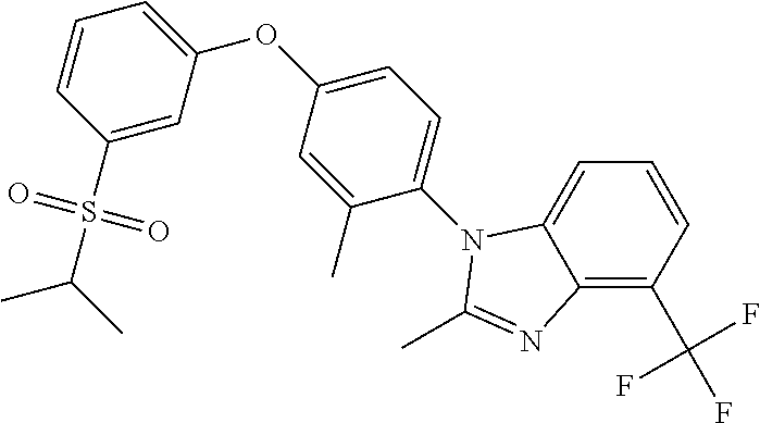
C1=C(S(C(C)C)(=O)=O)C=CC=C1OC1=CC=C(N2C3=CC=CC(C(F)(F)F)=C3N=C2C)C(C)=C1
